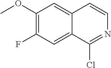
C1(OC)=C(F)C=C2C(=C1)C=CN=C2Cl
